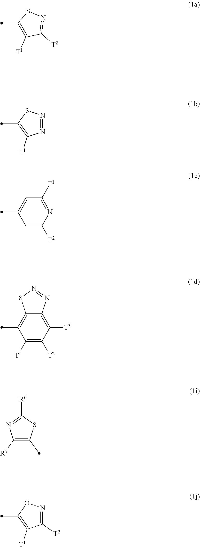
C1(C)=C([T1])C([T2])=NS1.N1=NSC(C)=C1[T1].C1(C)=CC([T1])=NC([T2])=C1.C1(C)=C2C(=C([T3])C([T2])=C1[T1])N=NS2.C1([R7])=C(C)SC([R6])=N1.C1([T2])=NOC(C)=C1[T1]
